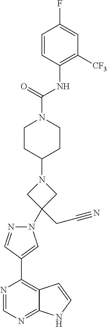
C1(C2=CN(C3(CC#N)CN(C4CCN(C(=O)NC5=C([CF3])C=C(F)C=C5)CC4)C3)N=C2)=C2C(=NC=N1)NC=C2
